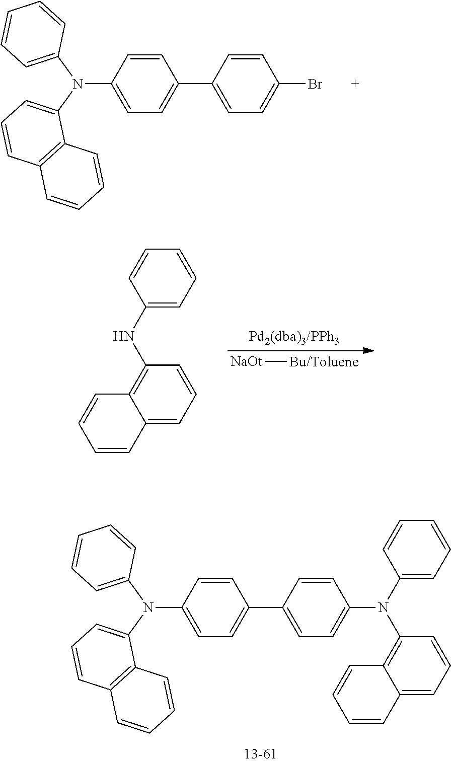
C1=C(N(C2=CC=CC3=C2C=CC=C3)C2=CC=C(C3=CC=C(Br)C=C3)C=C2)C=CC=C1.[NaOt][Bu/Toluene].C1=CC=C(NC2=C3C(=CC=C2)C=CC=C3)C=C1.C1=CC=C(N(C2=C3C(=CC=C2)C=CC=C3)C2=CC=C(C3=CC=C(N(C4=CC=CC5=C4C=CC=C5)C4=CC=CC=C4)C=C3)C=C2)C=C1
